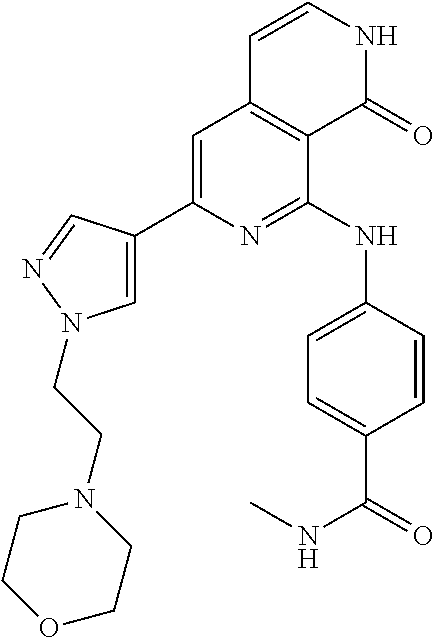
C1=C(C2=CN(CCN3CCOCC3)N=C2)N=C(NC2=CC=C(C(NC)=O)C=C2)C2=C1C=CNC2=O
